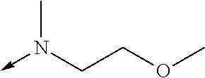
CN(CCOC)->C
